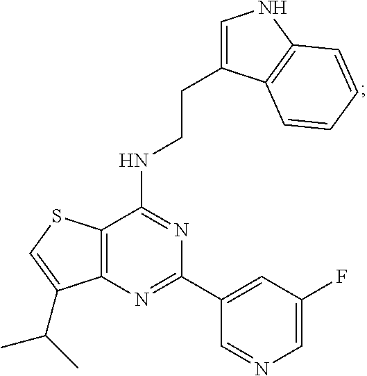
C12=C(N=C(C3=CC(F)=CN=C3)N=C1NCCC1=CNC3=C1C=CC=C3)C(C(C)C)=CS2
